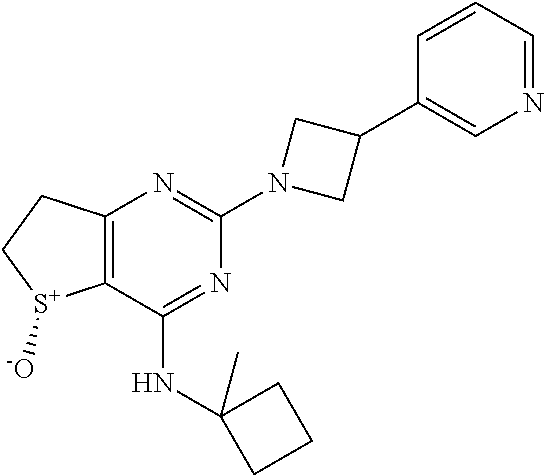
C12=C(C(NC3(C)CCC3)=NC(N3CC(C4=CN=CC=C4)C3)=N1)[S+]([-O])CC2
